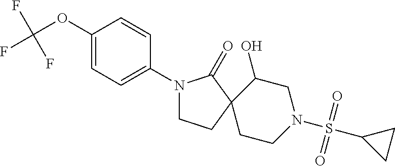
C1(OC(F)(F)F)=CC=C(N2CCC3(C2=O)CCN(S(=O)(=O)C2CC2)CC3O)C=C1
